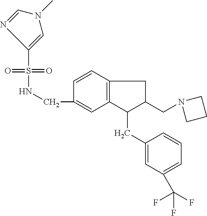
S(=O)(=O)(NCC1=CC2=C(C=C1)CC(CN1CCC1)C2CC1=CC(C(F)(F)F)=CC=C1)C1=CN(C)C=N1
